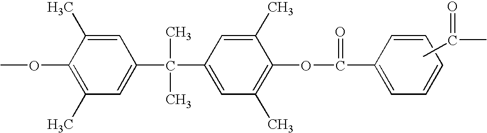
COC1=C(C)C=C(C(C2=CC(C)=C(OC(=O)C3=CC=CC=C3)C(C)=C2)(C)C)C=C1C.CC(=O)C
